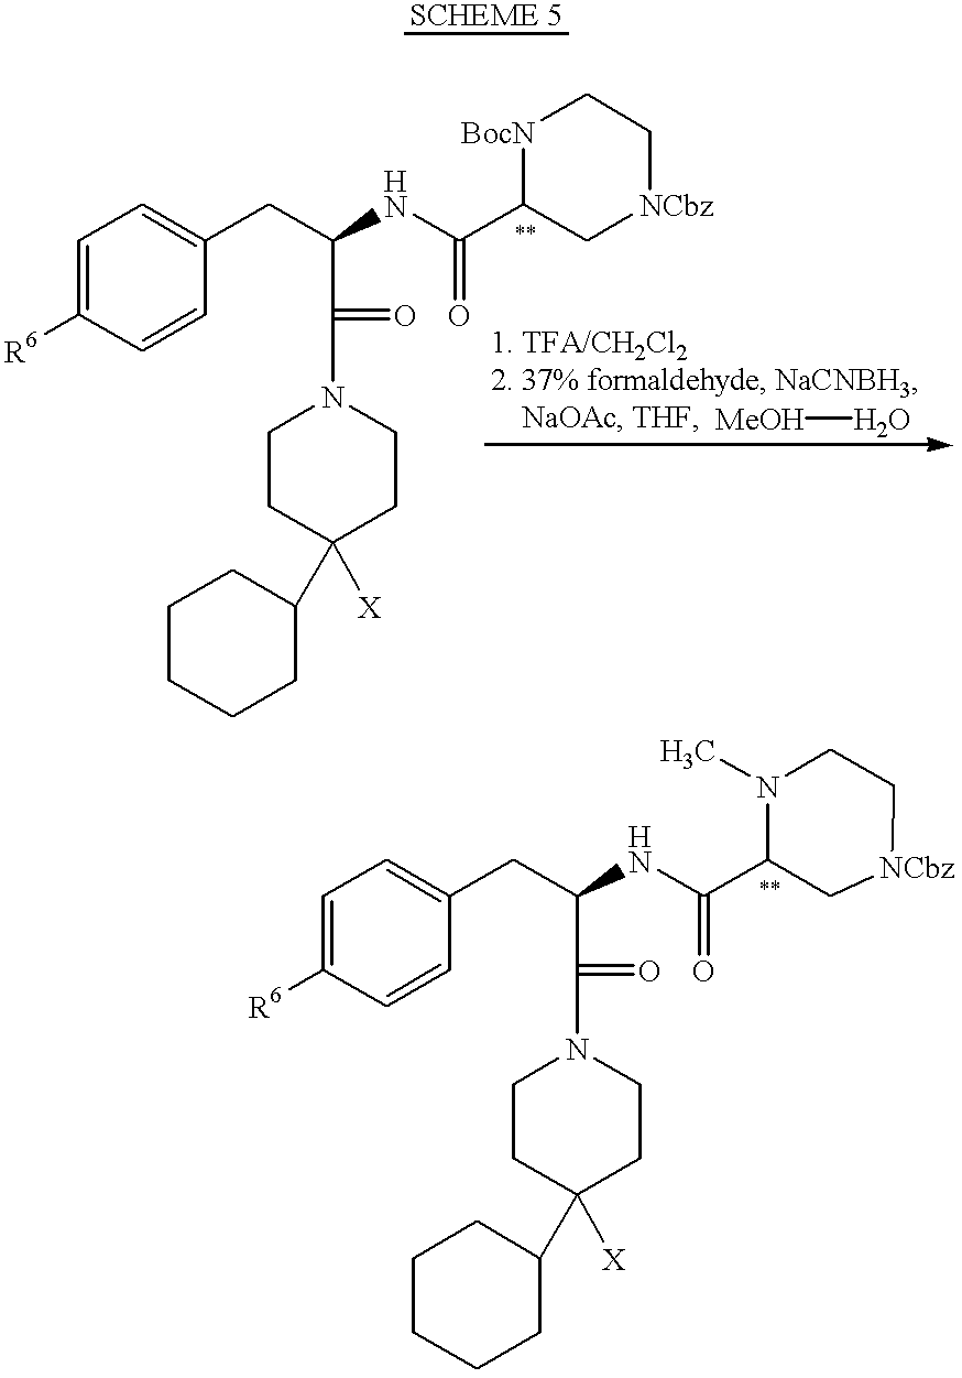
C1=C([R6])C=CC(CC(C(=O)N2CCC([X])(C3CCCCC3)CC2)NC(C2C[NCbz]CC[BocN]2)=O)=C1.[MeOH]O.C1=C([R6])C=CC(CC(C(=O)N2CCC([X])(C3CCCCC3)CC2)NC(C2C[NCbz]CCN2C)=O)=C1
